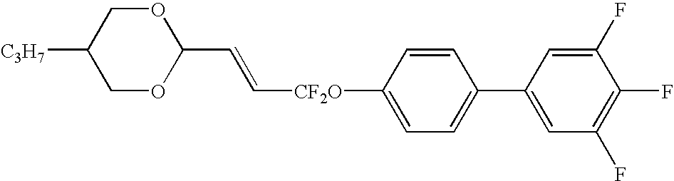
C([CF2O]C1=CC=C(C2=CC(F)=C(F)C(F)=C2)C=C1)=CC1OCC([C3H7])CO1
